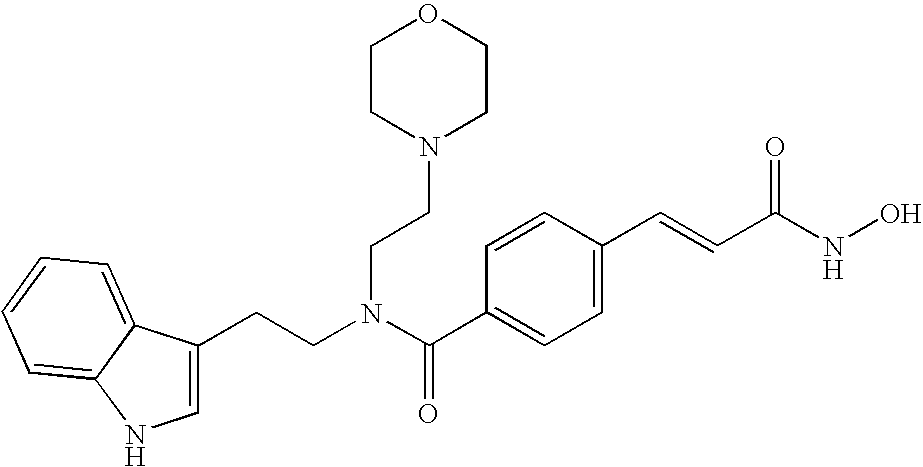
C(CN(C(C1=CC=C(C=CC(NO)=O)C=C1)=O)CCN1CCOCC1)C1=CNC2=CC=CC=C12
